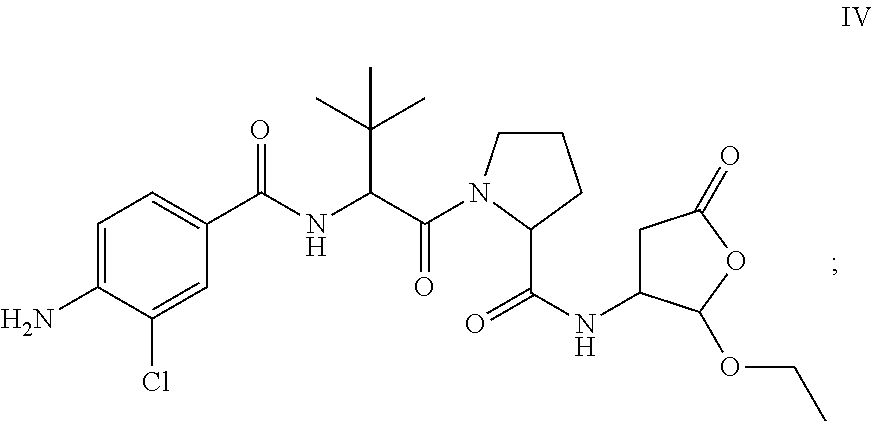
C1(C(NC(C(=O)N2CCCC2C(=O)NC2CC(=O)OC2OCC)C(C)(C)C)=O)=CC=C(N)C(Cl)=C1
